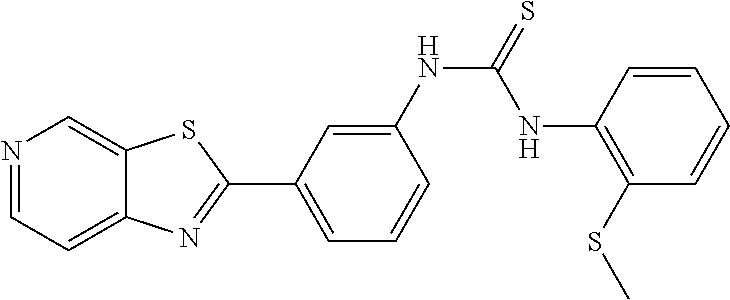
N1=CC=C2C(=C1)SC(C1=CC=CC(NC(NC3=C(SC)C=CC=C3)=S)=C1)=N2
